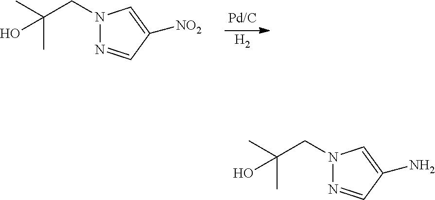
[H2].N1(CC(C)(C)O)N=CC([NO2])=C1.N1(CC(C)(C)O)N=CC(N)=C1
